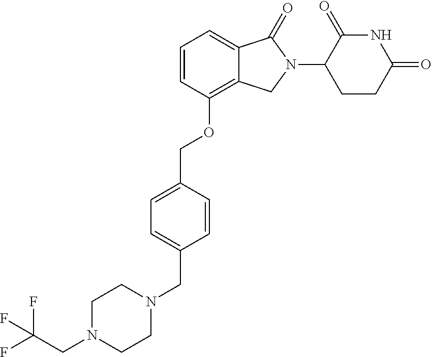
C1N(CC(F)(F)F)CCN(CC2=CC=C(COC3=C4C(=CC=C3)C(=O)N(C3CCC(=O)NC3=O)C4)C=C2)C1
